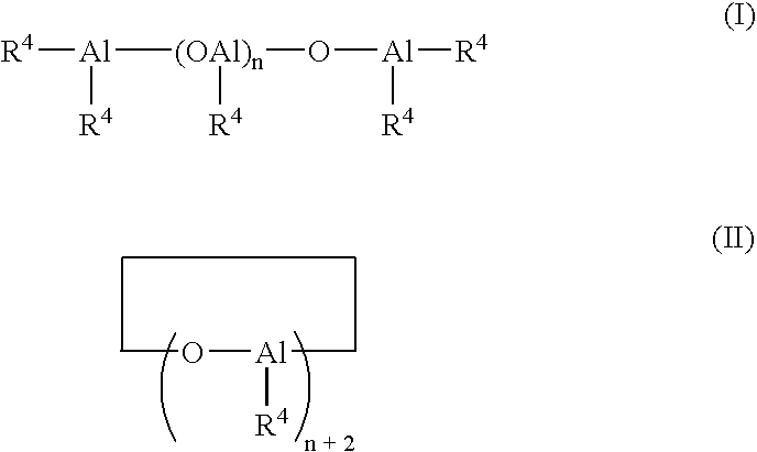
O([Al]([R4])C)C.[R4][Al]([R4])[(OAl)n]([R4])O[Al]([R4])[R4]
